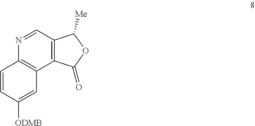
C12=C(C(=O)OC1[Me])C1=C(N=C2)C=CC([ODMB])=C1
